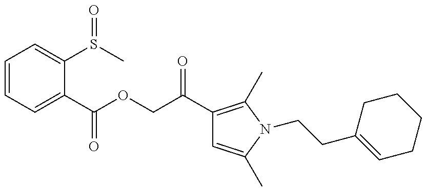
C1=CC=C(C(OCC(C2=C(C)N(CCC3=CCCCC3)C(C)=C2)=O)=O)C(S(C)=O)=C1
